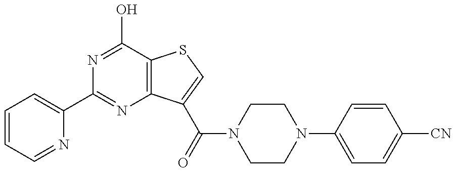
N1=C(O)C2=C(N=C1C1=CC=CC=N1)C(C(N1CCN(C3=CC=C([CN])C=C3)CC1)=O)=CS2
